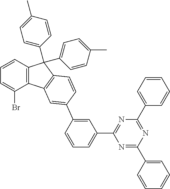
C12=C(C=CC=C1Br)C(C1=CC=C(C)C=C1)(C1=CC=C(C)C=C1)C1=C2C=C(C2=CC(C3=NC(C4=CC=CC=C4)=NC(C4=CC=CC=C4)=N3)=CC=C2)C=C1
